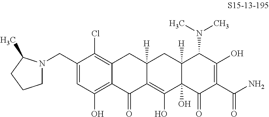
C1(CN2CCCC2C)=CC(O)=C2C(=C1Cl)CC1([H])C(=C(O)C3(O)C([H])(C1)C(N(C)C)C(O)=C(C(N)=O)C3=O)C2=O
